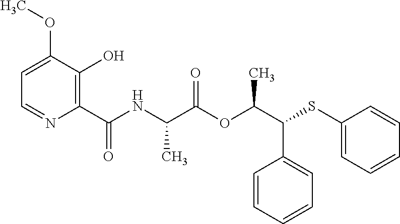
C1=CC=CC=C1C(C(OC(C(NC(C1=C(O)C(OC)=CC=N1)=O)C)=O)C)SC1=CC=CC=C1
